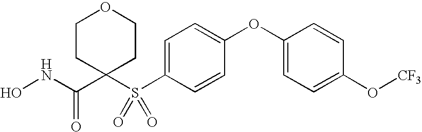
ONC(C1(S(C2=CC=C(OC3=CC=C(O[CF3])C=C3)C=C2)(=O)=O)CCOCC1)=O
